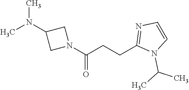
CN(C1CN(C(CCC2=NC=CN2C(C)C)=O)C1)C
